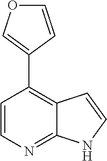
C1=CN=C2C(=C1C1=COC=C1)C=CN2
